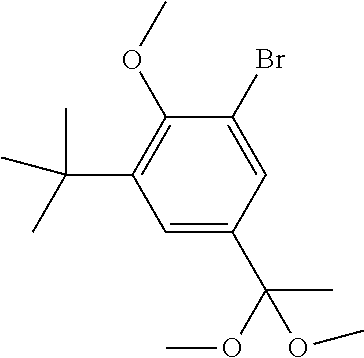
C1=C(Br)C(OC)=C(C(C)(C)C)C=C1C(OC)(C)OC
